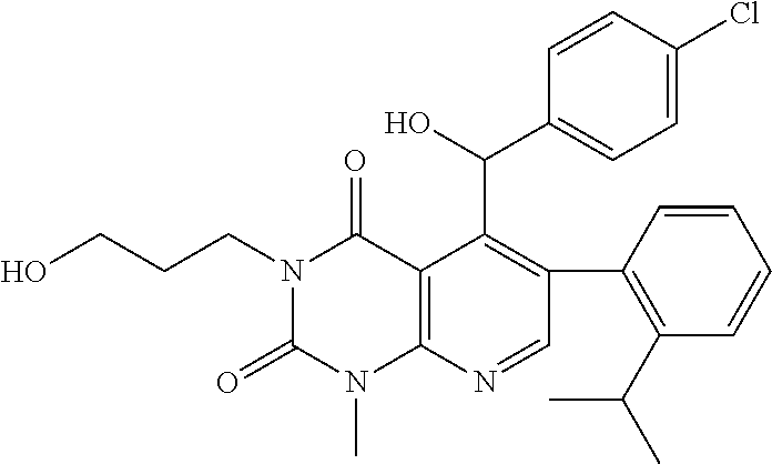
C1(C2=C(C(C)C)C=CC=C2)=C(C(C2=CC=C(Cl)C=C2)O)C2=C(N=C1)N(C)C(=O)N(CCCO)C2=O
